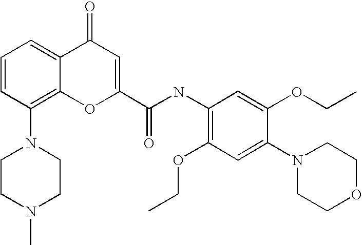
N1(C2=C3C(=CC=C2)C(=O)C=C(C(NC2=C(OCC)C=C(N4CCOCC4)C(OCC)=C2)=O)O3)CCN(C)CC1
